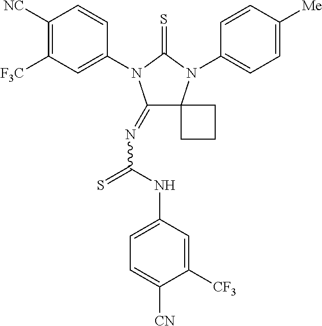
C1(=NC(=S)NC2=CC=C([CN])C([CF3])=C2)C2(N(C3=CC=C([Me])C=C3)C(=S)N1C1=CC([F3C])=C([NC])C=C1)CCC2
